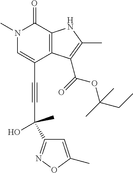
C(C1=CN(C)C(=O)C2=C1C(C(=O)OC(CC)(C)C)=C(C)N2)#CC(O)(C1=NOC(C)=C1)C
